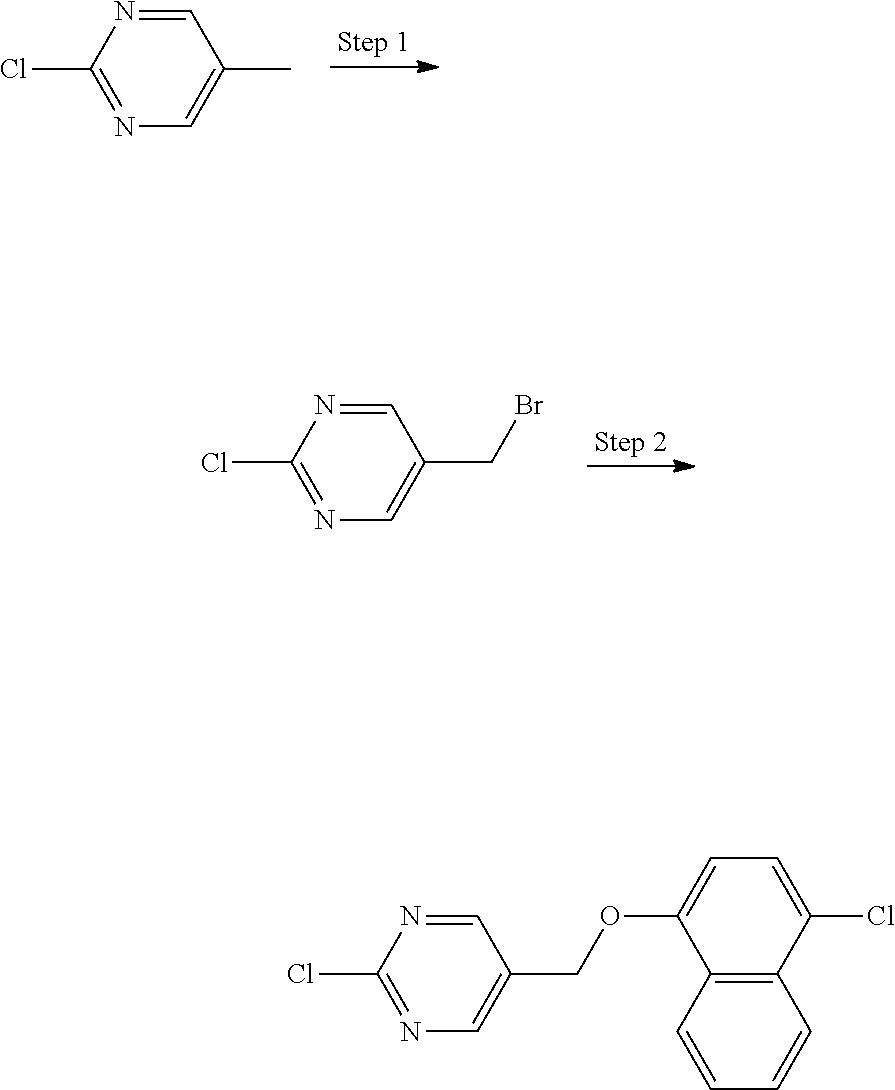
N1=C(Cl)N=CC(C)=C1.N1=C(Cl)N=CC(CBr)=C1.N1=C(Cl)N=CC(COC2=CC=C(Cl)C3=C2C=CC=C3)=C1
